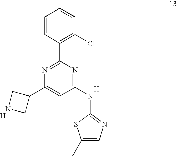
C1=CC(C2=NC(C3CNC3)=CC(NC3=NC=C(C)S3)=N2)=C(Cl)C=C1.[H].[H]
